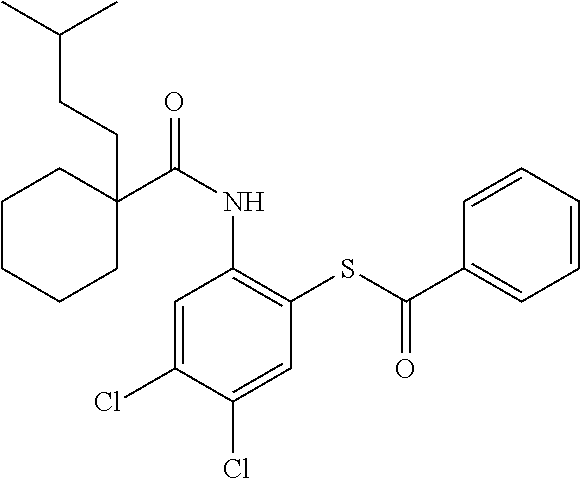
C1=C(Cl)C(Cl)=CC(SC(C2=CC=CC=C2)=O)=C1NC(=O)C1(CCC(C)C)CCCCC1
